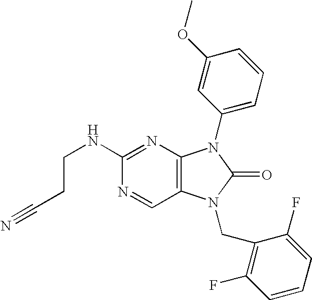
C(CCNC1=NC2=C(C=N1)N(CC1=C(F)C=CC=C1F)C(=O)N2C1=CC=CC(OC)=C1)#N
